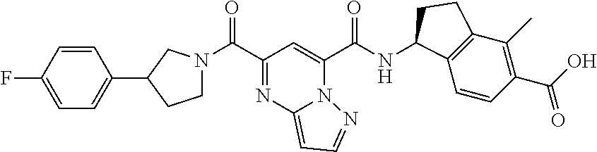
C(C1=NC2=CC=NN2C(C(NC2C3=C(C(C)=C(C(O)=O)C=C3)CC2)=O)=C1)(=O)N1CCC(C2=CC=C(F)C=C2)C1
